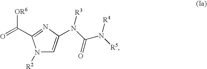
N1([R2])C=C(N([R3])C(N([R5])[R4])=O)N=C1C(=O)[OR6]
